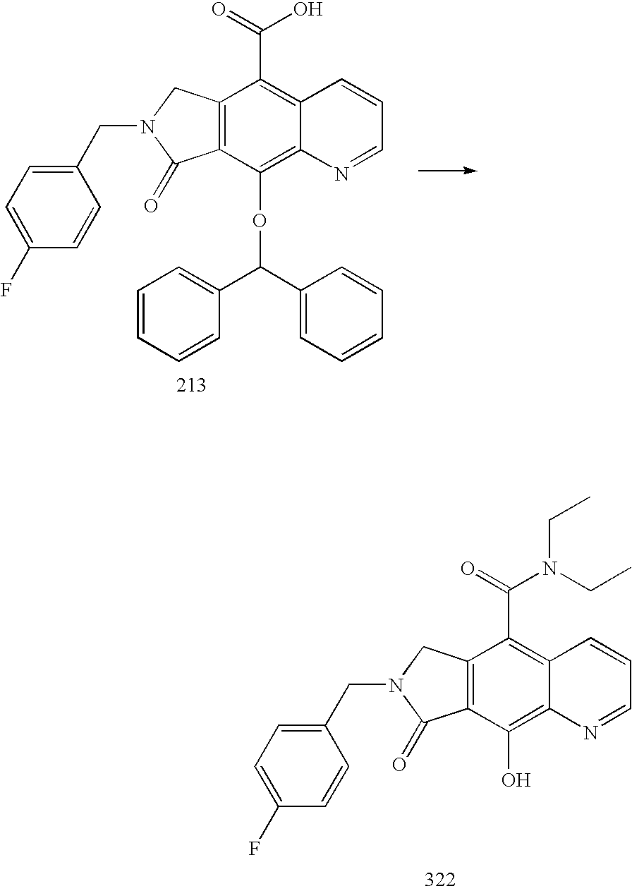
C12=C(C(OC(C3=CC=CC=C3)C3=CC=CC=C3)=C3C(=C1C(=O)O)C=CC=N3)C(=O)N(CC1=CC=C(F)C=C1)C2.C12=C(C(O)=C3C(=C1C(=O)N(CC)CC)C=CC=N3)C(=O)N(CC1=CC=C(F)C=C1)C2
